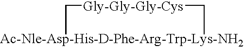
[Ac-Nle-Asp-His-D-Phe-Arg-Trp-Lys-NH2]1C[Gly-Gly-Gly-Cys]C1
